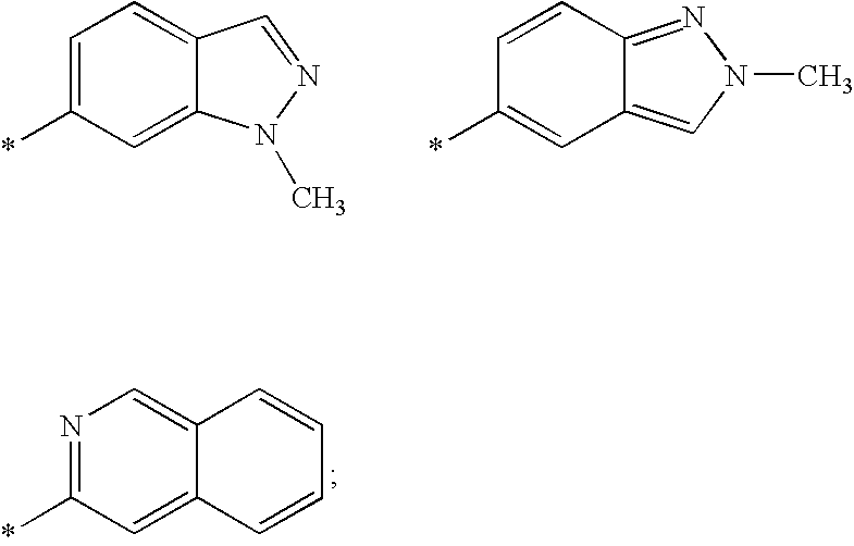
C1=C(*)C=C2C(=C1)C=NN2C.C1=CC2=NN(C)C=C2C=C1*.N1=C(*)C=C2C(=C1)C=CC=C2
